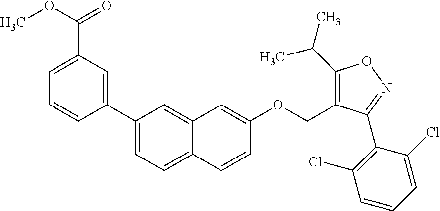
C1(C2=CC=C3C(=C2)C=C(OCC2=C(C(C)C)ON=C2C2=C(Cl)C=CC=C2Cl)C=C3)=CC(C(=O)OC)=CC=C1
